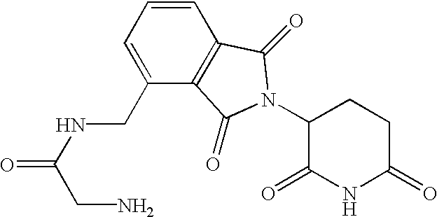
C1(=O)CCC(N2C(=O)C3=C(C=CC=C3CNC(CN)=O)C2=O)C(=O)N1
